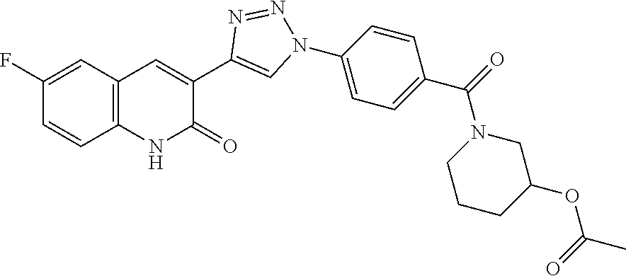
C1=CC2=C(C=C1F)C=C(C1=CN(C3=CC=C(C(=O)N4CCCC(OC(C)=O)C4)C=C3)N=N1)C(=O)N2
